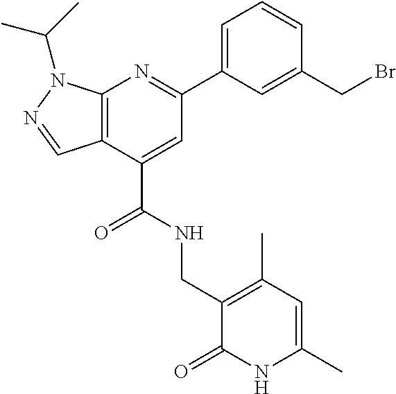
C12=C(C(C(=O)NCC3=C(C)C=C(C)NC3=O)=CC(C3=CC=CC(CBr)=C3)=N1)C=NN2C(C)C
